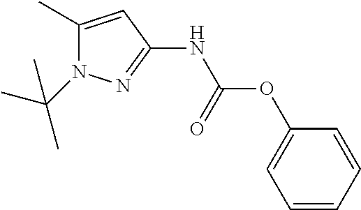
CC1=CC(NC(OC2=CC=CC=C2)=O)=NN1C(C)(C)C
